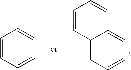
C1=CC=C2C(=C1)C=CC=C2.C1=CC=CC=C1
